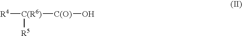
[R4][C(R6)]([C(O)]O)[R5]
